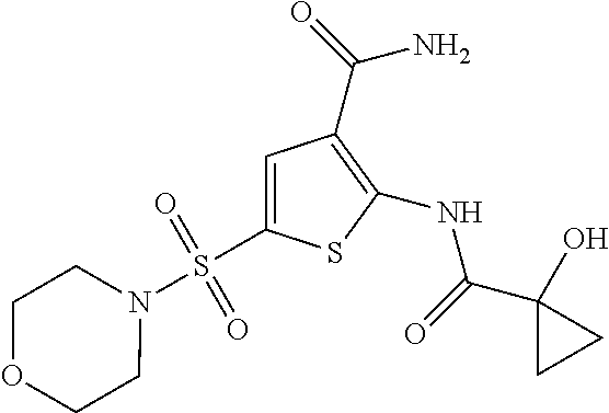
C1(NC(C2(O)CC2)=O)=C(C(=O)N)C=C(S(N2CCOCC2)(=O)=O)S1
